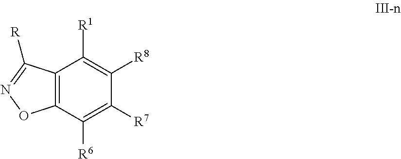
C12=C(C([R6])=C([R7])C([R8])=C1[R1])ON=C2[R]
